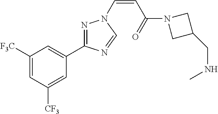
C1([F3C])=CC([CF3])=CC(C2=NN(C=CC(=O)N3CC(CNC)C3)C=N2)=C1
